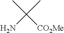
CC([CO2Me])(C)N
